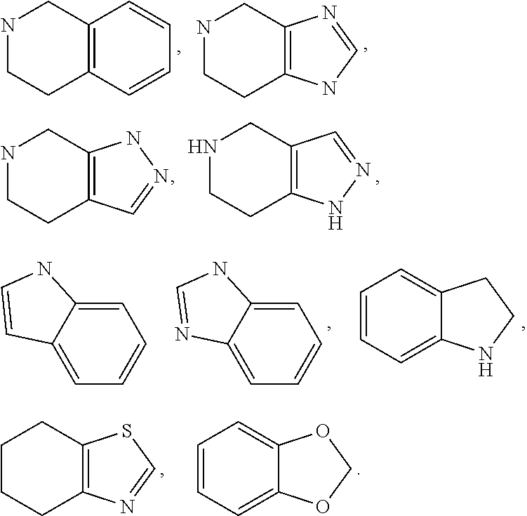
C12=C(C=CC=C1)CCNC2.N1CCC2=C(C1)N=CN2.N1CCC2=C(C1)NN=C2.N1CCC2=C(C1)C=NN2.C1=C2C(=CC=C1)C=CN2.C1=C2C(=CC=C1)N=CN2.C1=CC=C2C(=C1)CCN2.C1CCC2=C(C1)SC=N2.C1=CC=C2C(=C1)OCO2
